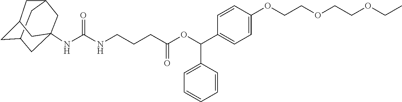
C12CC3CC(NC(NCCCC(OC(C4=CC=C(OCCOCCOCC)C=C4)C4=CC=CC=C4)=O)=O)(C1)CC(C2)C3
